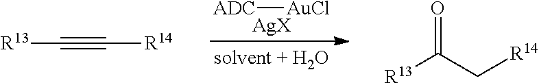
[ADC][AuCl].[AgX].[R13]C#C[R14].[R13]C(C[R14])=O
